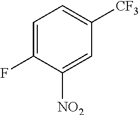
C1=C(F)C([NO2])=CC([CF3])=C1
